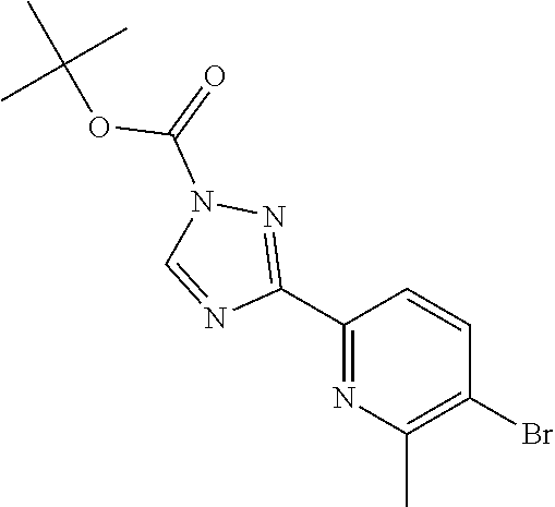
C1=CC(Br)=C(C)N=C1C1=NN(C(=O)OC(C)(C)C)C=N1
